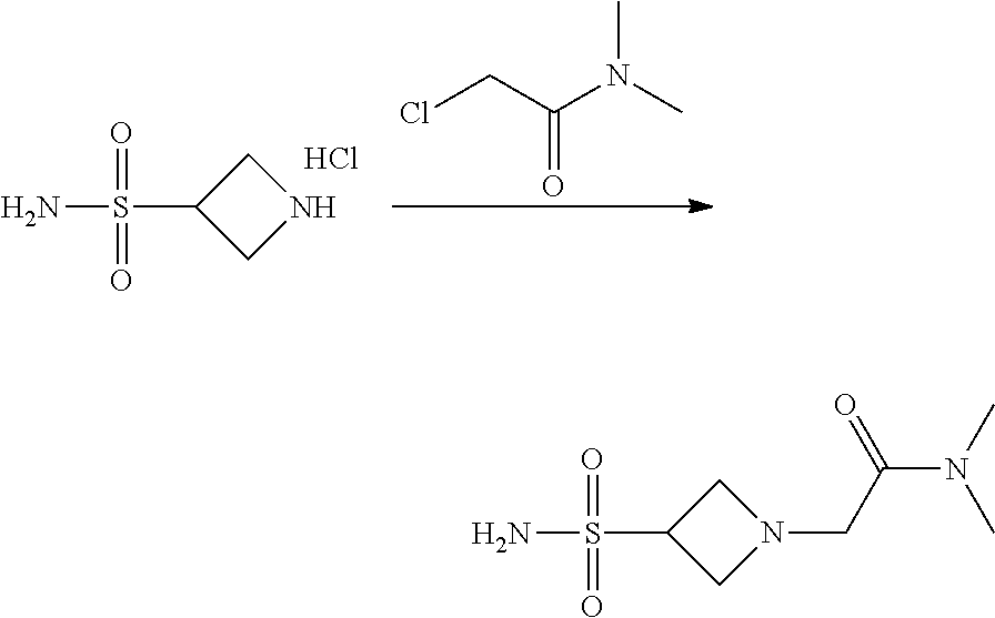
O=S(=O)(C1CN(CC(N(C)C)=O)C1)N.O=S(=O)(C1CNC1)N.Cl.O=C(CCl)N(C)C
